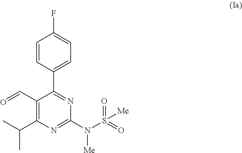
O=CC1=C(C(C)C)N=C(N(S([Me])(=O)=O)[Me])N=C1C1=CC=C(F)C=C1
